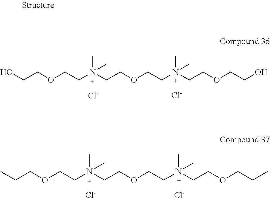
OCCOCCN(CCOCCN(CCOCCO)(C)C)(C)C.[Cl-].[Cl-].CCCOCCN(CCOCCN(CCOCCC)(C)C)(C)C.[Cl-].[Cl-]
